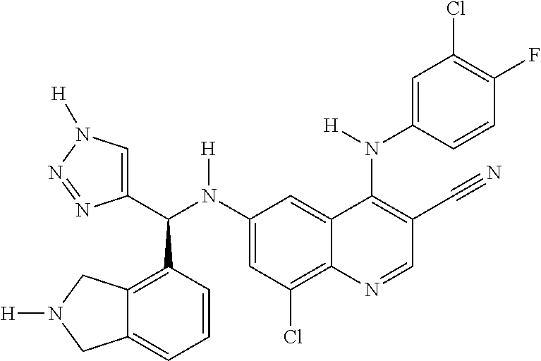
C1(N(C(C2=CN([H])N=N2)C2=C3C(=CC=C2)CN([H])C3)[H])=CC(Cl)=C2C(=C1)C(N(C1=CC(Cl)=C(F)C=C1)[H])=C(C#N)C=N2
